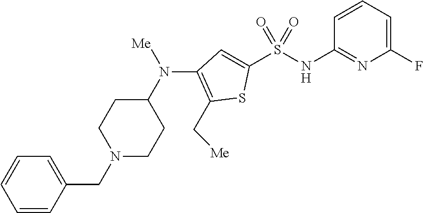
C1(F)=CC=CC(NS(C2=CC(N(C3CCN(CC4=CC=CC=C4)CC3)[Me])=C(C[Me])S2)(=O)=O)=N1
